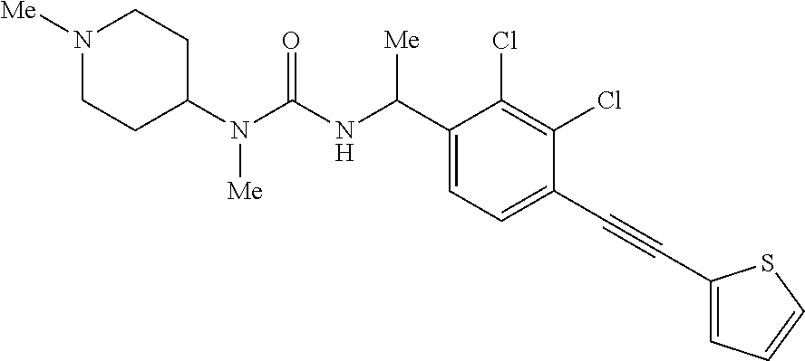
C1(N(C(NC(C2=CC=C(C#CC3=CC=CS3)C(Cl)=C2Cl)[Me])=O)[Me])CCN([Me])CC1
